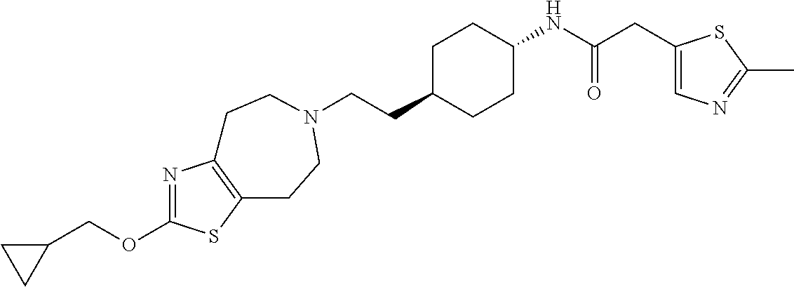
C(CC1CCC(NC(CC2=CN=C(C)S2)=O)CC1)N1CCC2=C(N=C(OCC3CC3)S2)CC1
